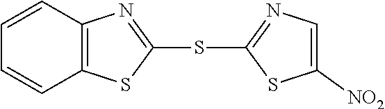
C12=C(SC(SC3=NC=C([NO2])S3)=N1)C=CC=C2
